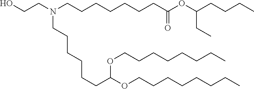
N(CCCCCCCC(OC(CCCC)CC)=O)(CCO)CCCCCCC(OCCCCCCCC)OCCCCCCCC
